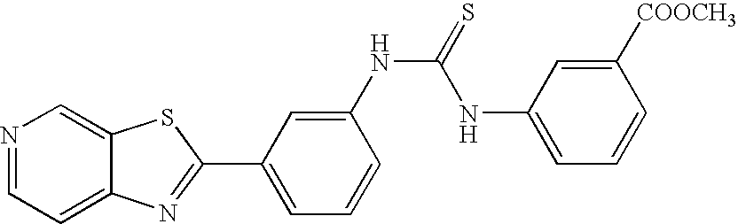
C12=CC=NC=C1SC(C1=CC=CC(NC(NC3=CC=CC([COOCH3])=C3)=S)=C1)=N2
